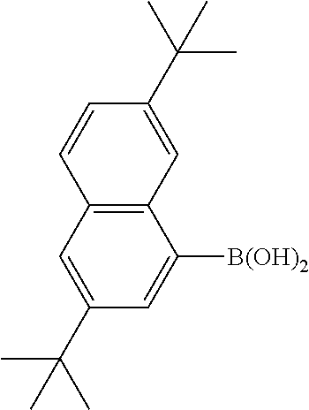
C12=C(C=C(C(C)(C)C)C=C1[B(OH)2])C=CC(C(C)(C)C)=C2
